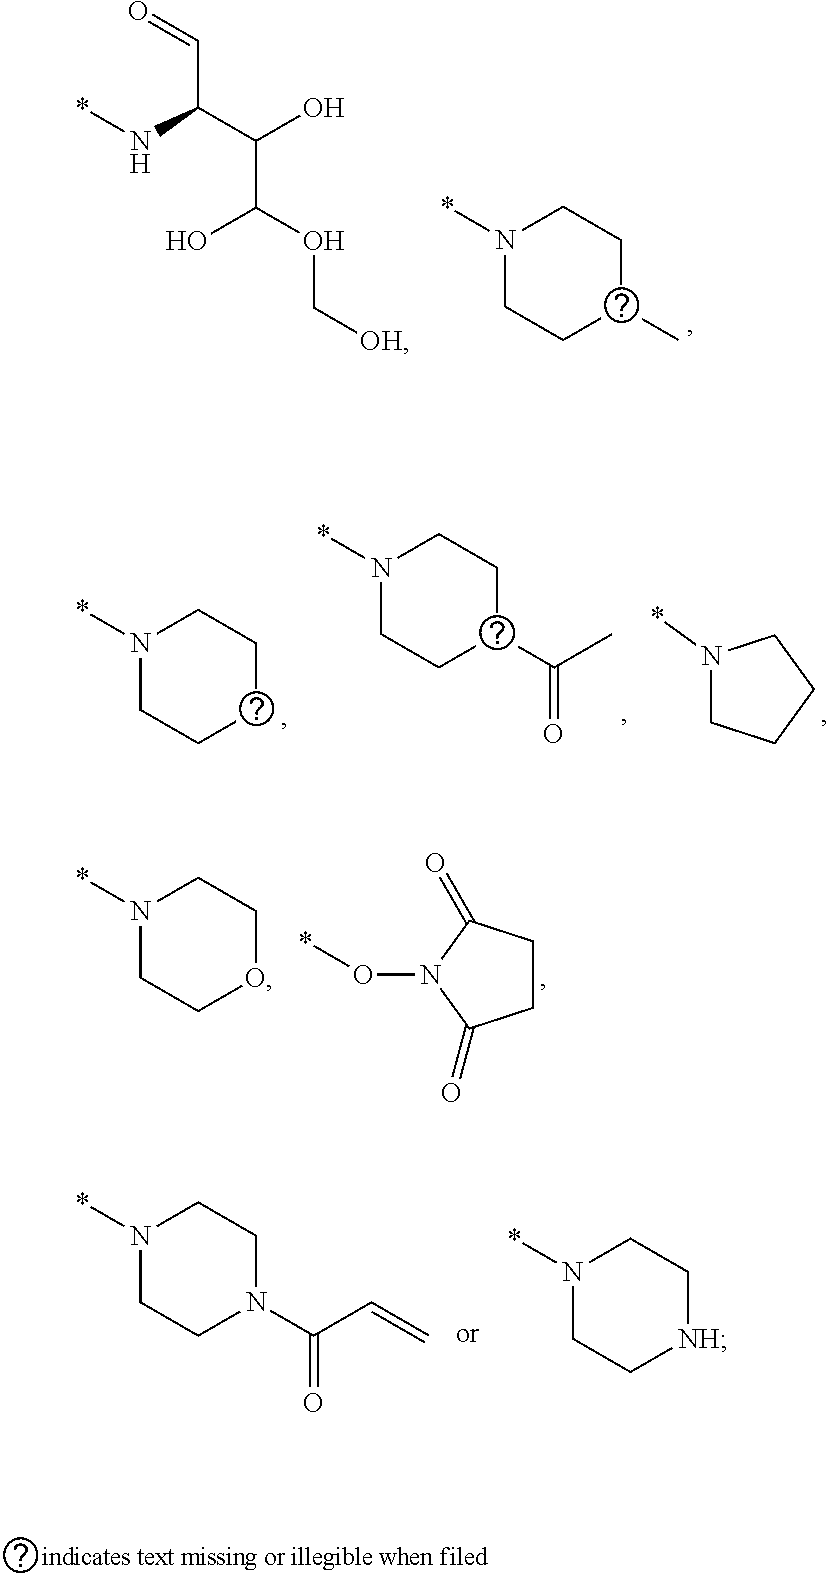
N1(*)CCC(C)CC1.N(C(C(C(O)OC[OH])O)C=O)*.N1(*)CCCCC1.N1(*)CCC(C(C)=O)CC1.N1(*)CCCC1.N1(*)CCOCC1.C1CC(=O)N(O*)C1=O.N1(*)CCN(C(C=C)=O)CC1.N1(*)CC[NH]CC1
